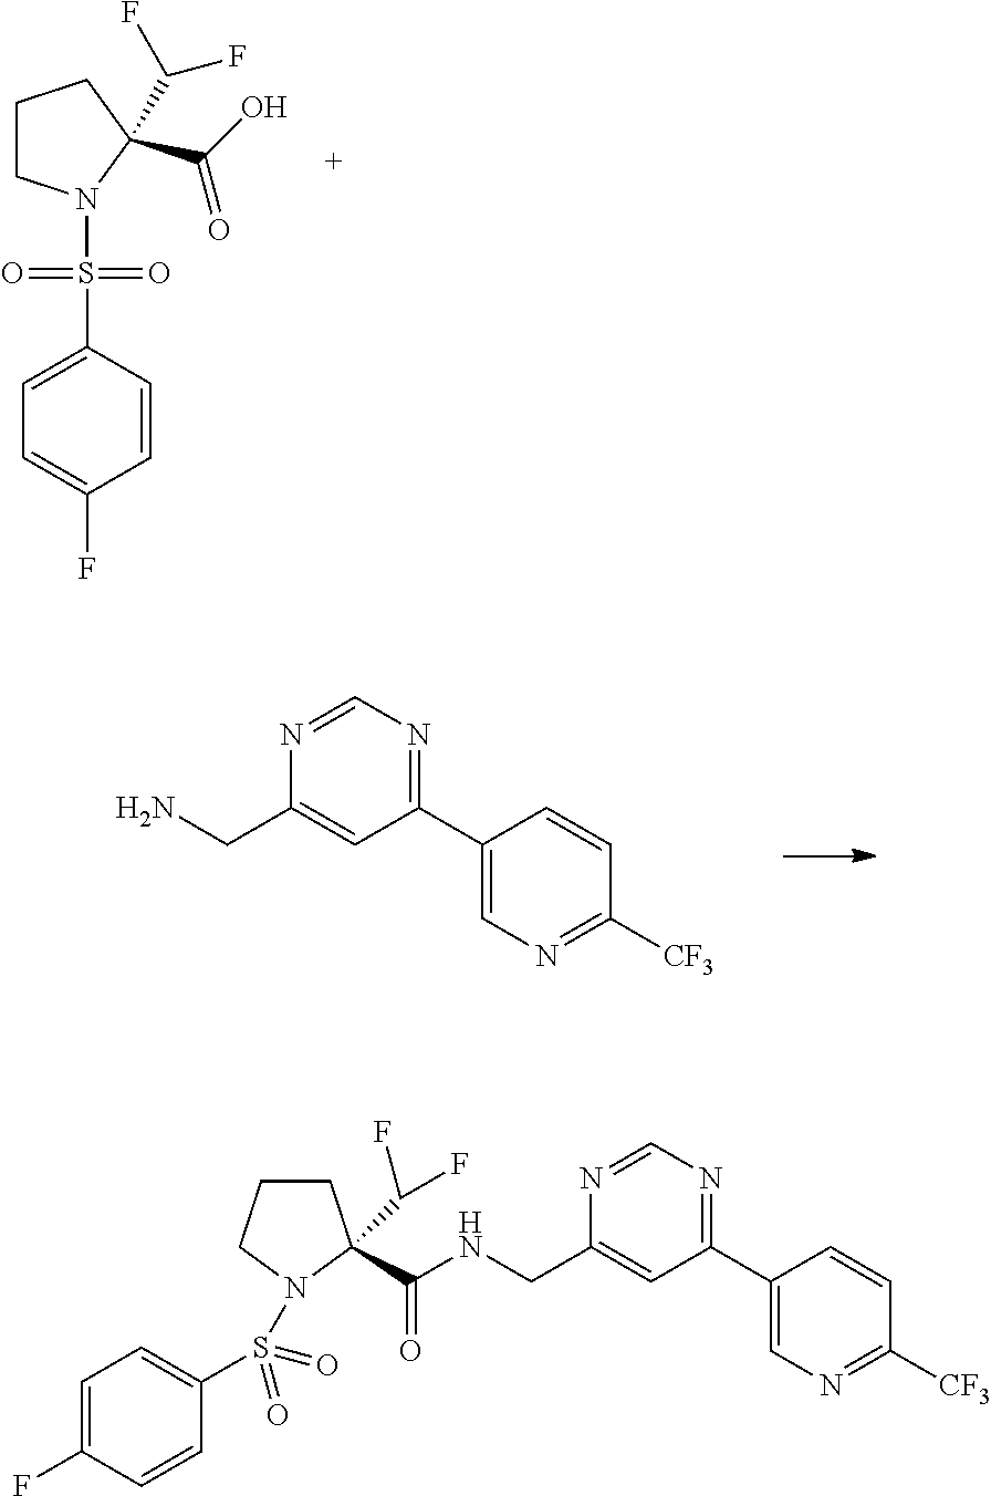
C1CN(S(C2=CC=C(F)C=C2)(=O)=O)C(C(=O)O)(C(F)F)C1.C1(C2=NC=NC(CN)=C2)=CN=C([CF3])C=C1.C1(C2=NC=NC(CNC(C3(C(F)F)CCCN3S(C3=CC=C(F)C=C3)(=O)=O)=O)=C2)=CN=C([CF3])C=C1
